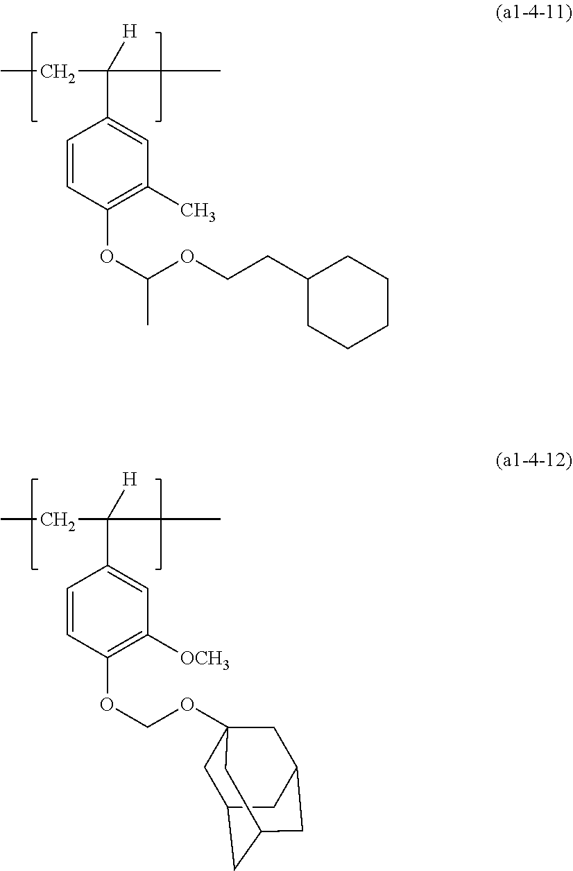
CCC(C)([H])C1=CC(C)=C(OC(OCCC2CCCCC2)C)C=C1.CCC(C)([H])C1=CC([OCH3])=C(OCOC23CC4CC(CC(C2)C4)C3)C=C1
